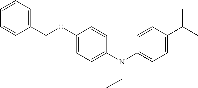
C1=C(OCC2=CC=CC=C2)C=CC(N(C2=CC=C(C(C)C)C=C2)CC)=C1
